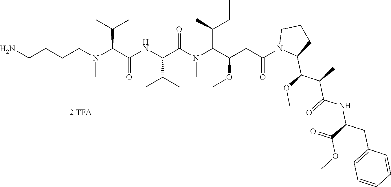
C(CN)CCN(C)C(C(=O)NC(C(C)C)C(N(C)C(C(OC)CC(=O)N1C(C(OC)C(C)C(=O)NC(C(=O)OC)CC2=CC=CC=C2)CCC1)C(C)CC)=O)C(C)C
